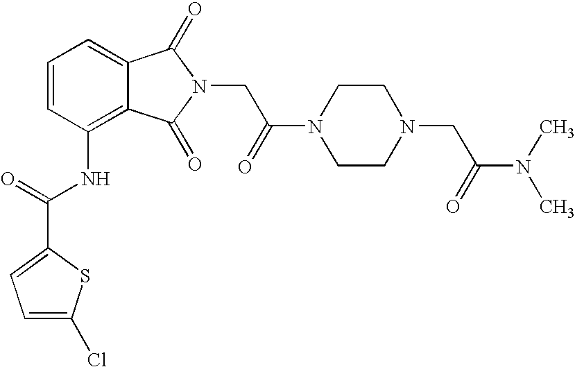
C1=C(Cl)SC(C(=O)NC2=C3C(=CC=C2)C(=O)N(CC(N2CCN(CC(N(C)C)=O)CC2)=O)C3=O)=C1
